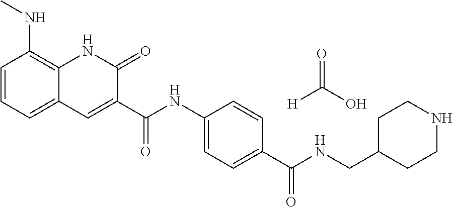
C(=O)(NC1=CC=C(C(NCC2CCNCC2)=O)C=C1)C1=CC2=CC=CC(NC)=C2NC1=O.[H]C(O)=O
